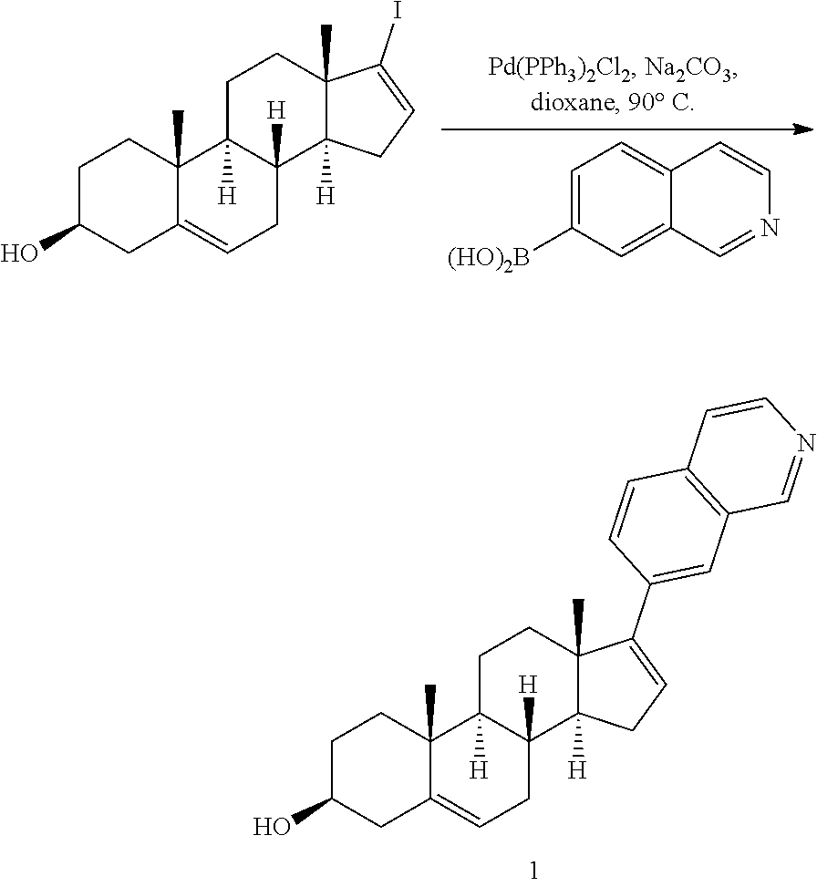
C1C(O)CC2=CCC3([H])C([H])(C2(C)C1)CCC1(C)C3([H])CC=C1C1=CC2=C(C=C1)C=CN=C2.C1=C([(HO)2B])C=C2C(=C1)C=CN=C2.C1C(O)CC2=CCC3([H])C([H])(C2(C)C1)CCC1(C)C3([H])CC=C1I
